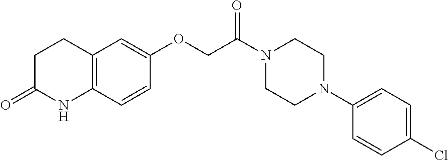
C12=C(C=CC(OCC(N3CCN(C4=CC=C(Cl)C=C4)CC3)=O)=C1)NC(=O)CC2
